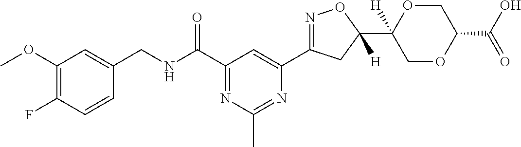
C1=CC(F)=C(OC)C=C1CNC(C1=NC(C)=NC(C2=NOC(C3([H])COC(C(O)=O)CO3)([H])C2)=C1)=O
